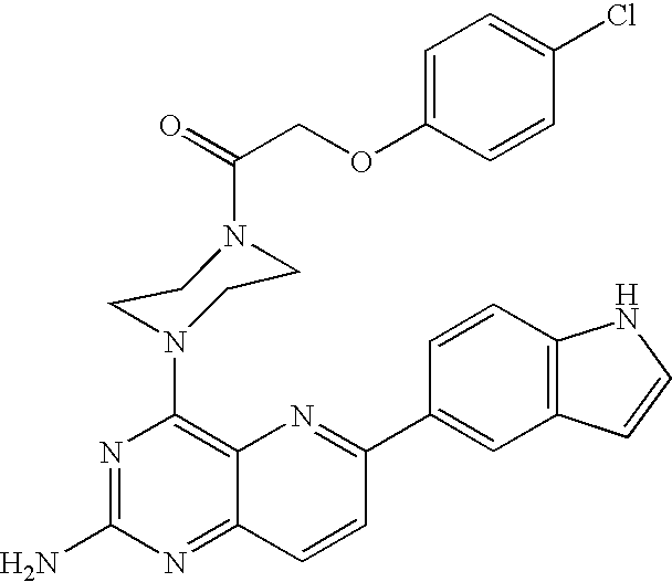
N1=C(N)N=C2C(=C1N1CCN(C(COC3=CC=C(Cl)C=C3)=O)CC1)N=C(C1=CC3=C(C=C1)NC=C3)C=C2
